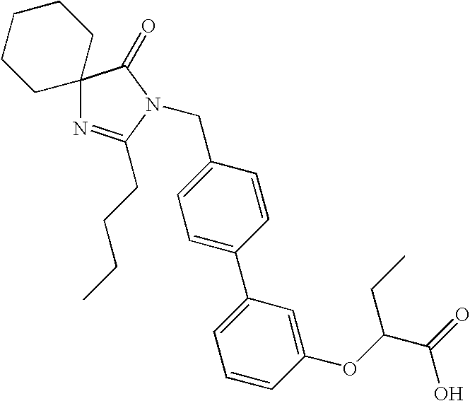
C12(N=C(CCCC)N(CC3=CC=C(C4=CC=CC(OC(C(=O)O)CC)=C4)C=C3)C1=O)CCCCC2
